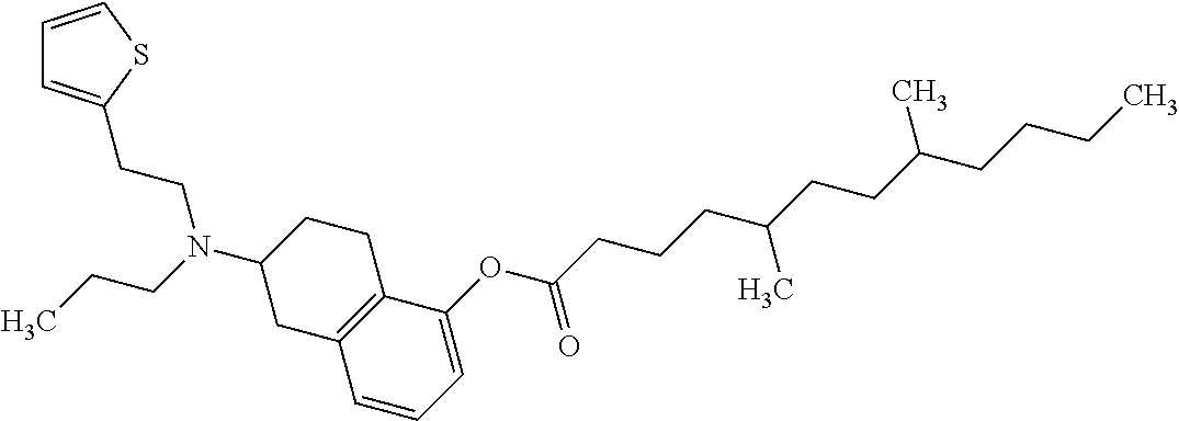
C1(OC(CCCC(CCC(CCCC)C)C)=O)=CC=CC2=C1CCC(N(CCC)CCC1=CC=CS1)C2
